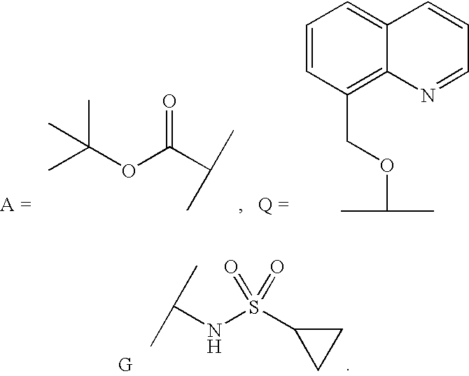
C1=CC(COC(C)C)=C2C(=C1)C=CC=N2.CC(OC(C(C)C)=O)(C)C.C(NS(C1CC1)(=O)=O)(C)C
